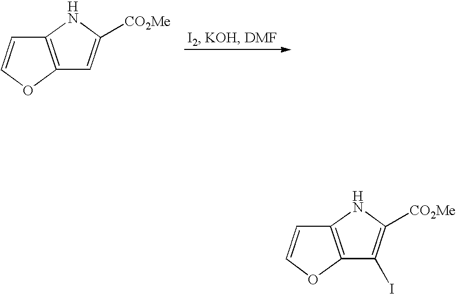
C12=C(OC=C1)C=C([CO2Me])N2.C12=C(OC=C1)C(I)=C([CO2Me])N2
